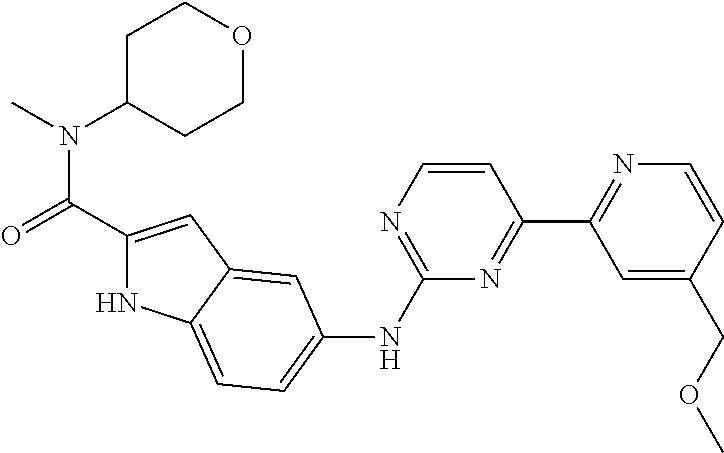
C1(C(=O)N(C)C2CCOCC2)=CC2=CC(NC3=NC=CC(C4=NC=CC(COC)=C4)=N3)=CC=C2N1
